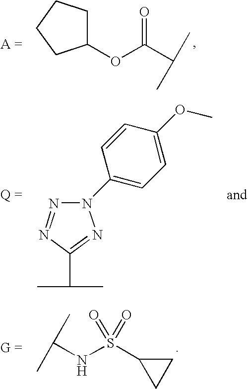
C1(OC(C(C)C)=O)CCCC1.C(NS(C1CC1)(=O)=O)(C)C.N1=NC(C(C)C)=NN1C1=CC=C(OC)C=C1
